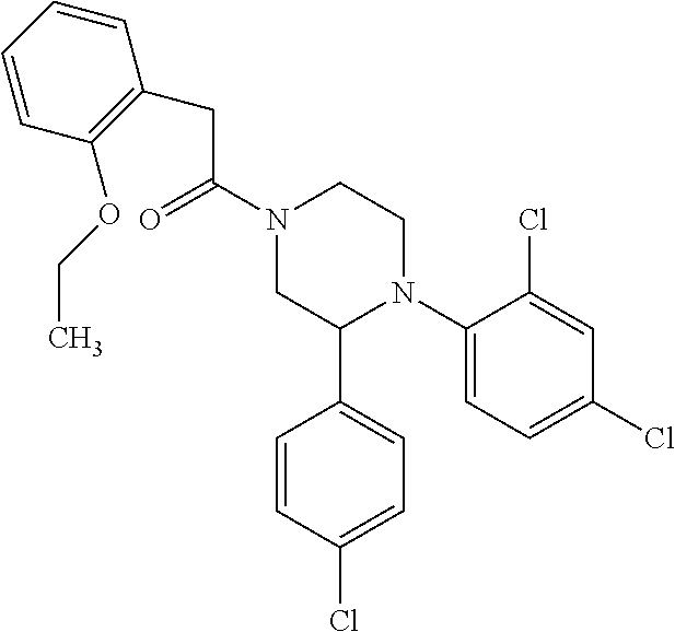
C(C(N1CC(C2=CC=C(Cl)C=C2)N(C2=CC=C(Cl)C=C2Cl)CC1)=O)C1=C(OCC)C=CC=C1
